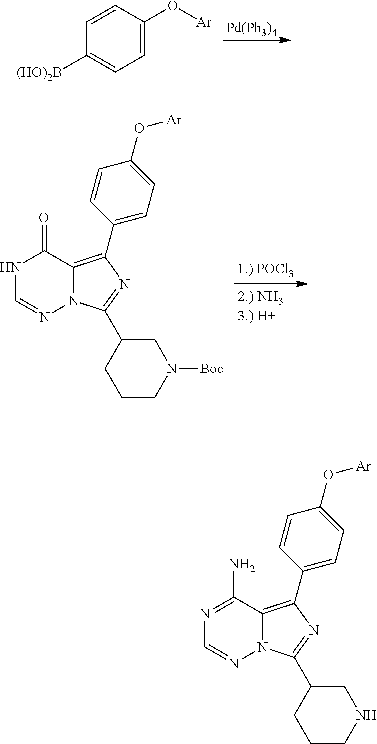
[Pd(Ph3)4].C1=CC(O[Ar])=CC=C1[(HO)2B].N1C=NN2C(=C(C3=CC=C(O[Ar])C=C3)N=C2C2CN([Boc])CCC2)C1=O.N1=C(N)C2=C(C3=CC=C(O[Ar])C=C3)N=C(C3CNCCC3)N2N=C1
